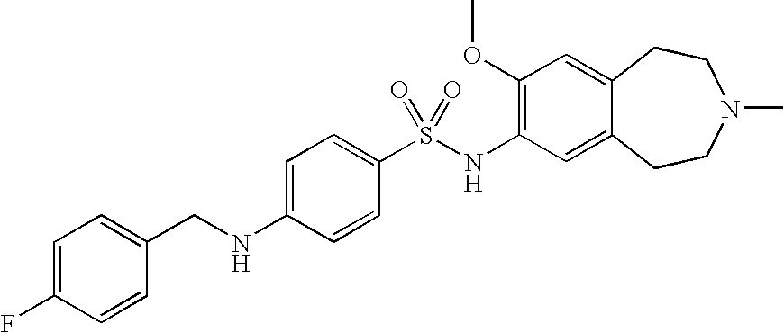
C1(OC)=C(NS(C2=CC=C(NCC3=CC=C(F)C=C3)C=C2)(=O)=O)C=C2C(=C1)CCN(C)CC2
